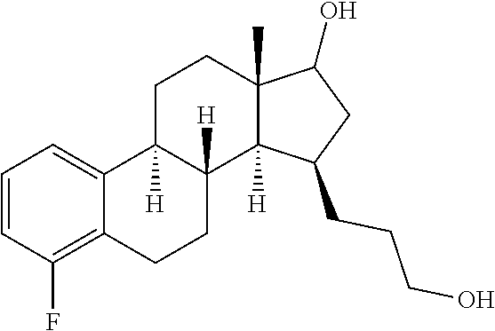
C1=CC(F)=C2C(=C1)C1([H])C([H])(CC2)C2([H])C(C)(CC1)C(O)CC2CCCO
